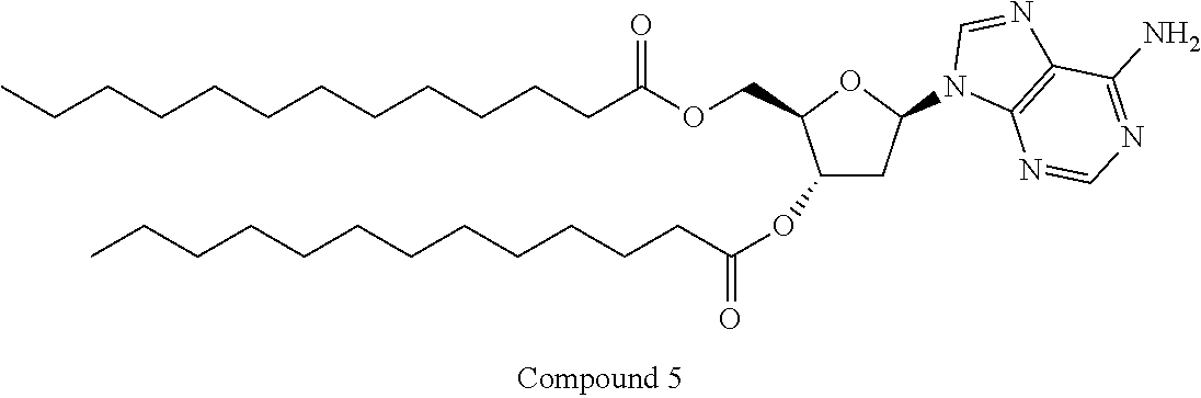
CCCCCCCCCCCCC(=O)OCC1C(OC(CCCCCCCCCCCC)=O)CC(N2C3=C(N=C2)C(N)=NC=N3)O1
